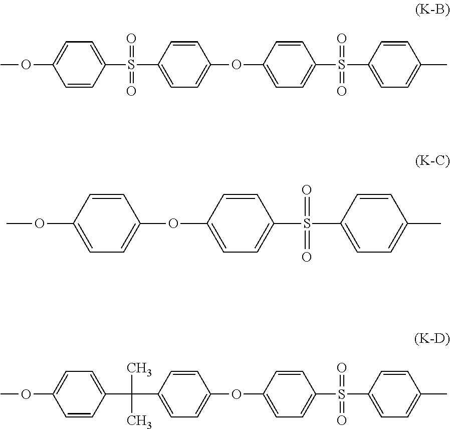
C1(OC)=CC=C(OC2=CC=C(S(C3=CC=C(C)C=C3)(=O)=O)C=C2)C=C1.C1(S(C2=CC=C(OC)C=C2)(=O)=O)=CC=C(OC2=CC=C(S(C3=CC=C(C)C=C3)(=O)=O)C=C2)C=C1.C1(C(C2=CC=C(OC)C=C2)(C)C)=CC=C(OC2=CC=C(S(C3=CC=C(C)C=C3)(=O)=O)C=C2)C=C1
